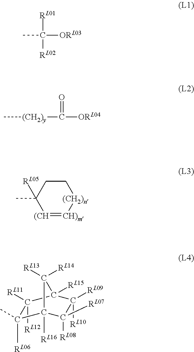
[RL01]C([ORL03])([RL02])C.C[(CH2)y]C(=O)[ORL04].[(CH]1=[CH)m][(CH2)n]CCC1([RL05])C.C1([RL12])([RL11])C(C)([RL06])C2([RL16])C([RL07])([RL08])C([RL09])([RL10])C1([RL15])C2([RL14])[RL13]
